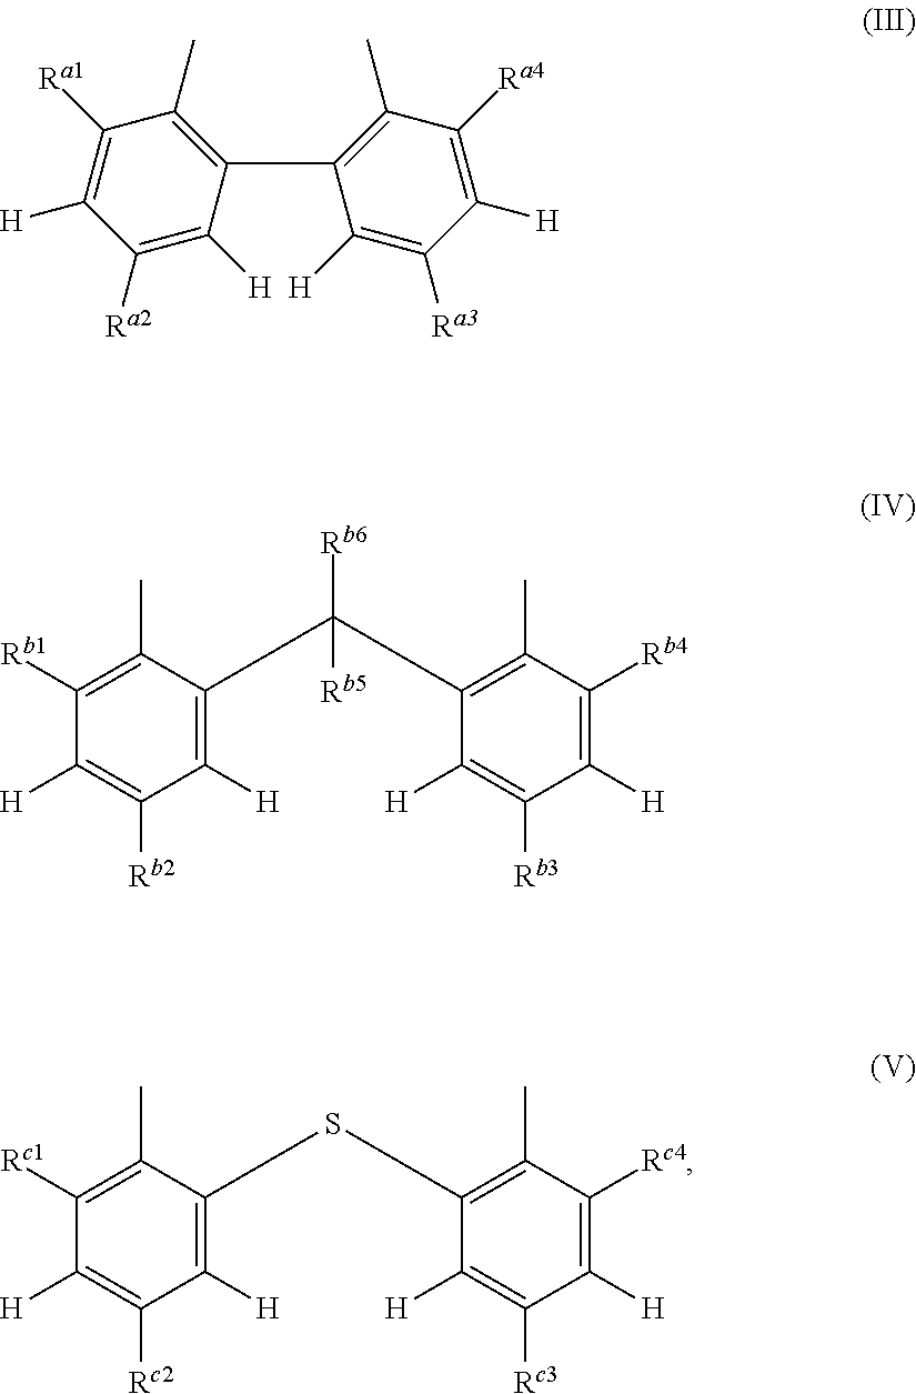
C1([Ra1])=C([H])C([Ra2])=C([H])C(C2=C(C)C([Ra4])=C([H])C([Ra3])=C2[H])=C1C.C1([Rb1])=C(C)C(CC(CC2=C(C)C([Rb4])=C([H])C([Rb3])=C2[H])([Rb6])[Rb5])=C([H])C([Rb2])=C1[H].C1([Rc1])=C(C)C(CSCC2=C(C)C([Rc4])=C([H])C([Rc3])=C2[H])=C([H])C([Rc2])=C1[H]
